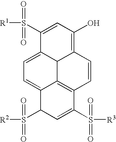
C1(S([R1])(=O)=O)=CC(O)=C2C3C1=CC=C1C3=C(C=C2)C(S([R3])(=O)=O)=CC1S([R2])(=O)=O
